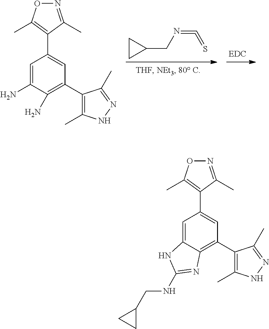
C1CC1CN=C=S.C1=C(N)C(N)=C(C2=C(C)NN=C2C)C=C1C1=C(C)ON=C1C.C1=C2C(=C(C3=C(C)NN=C3C)C=C1C1=C(C)ON=C1C)N=C(NCC1CC1)N2
